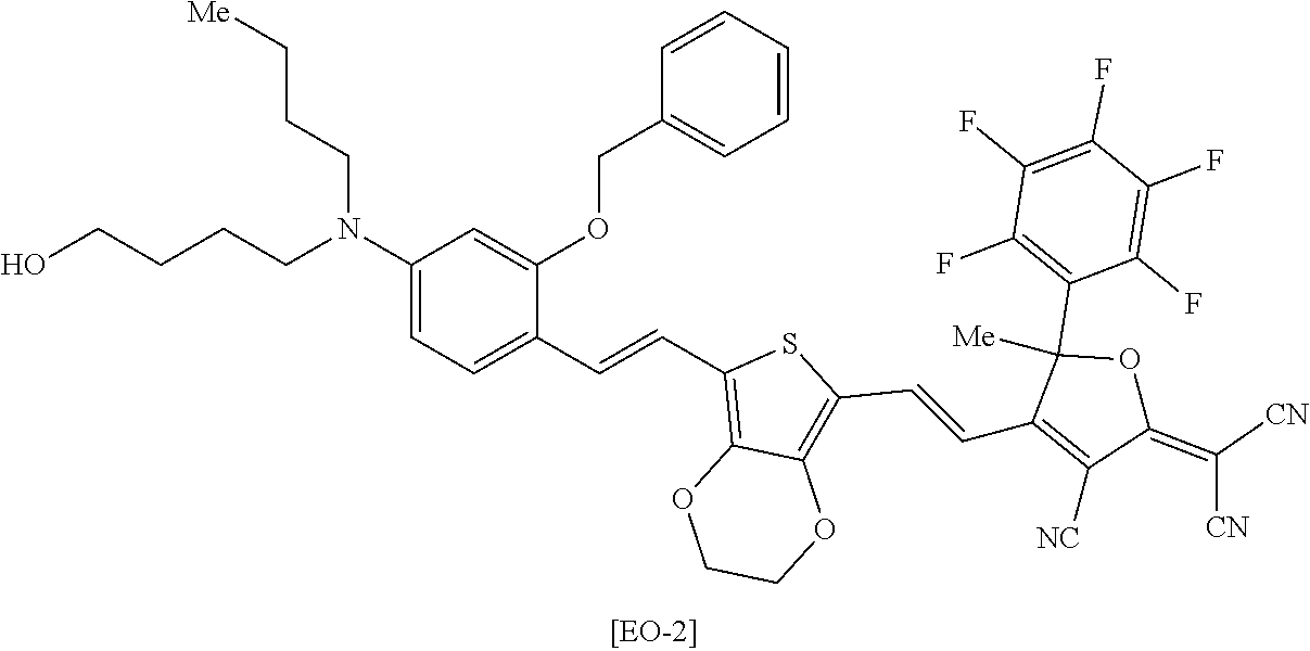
C1(N(CCCCO)CCC[Me])=CC=C(C=CC2=C3C(=C(C=CC4=C([NC])C(=C([CN])[CN])OC4([Me])C4=C(F)C(F)=C(F)C(F)=C4F)S2)OCCO3)C(OCC2=CC=CC=C2)=C1
